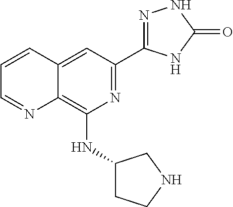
N1=C(C2=NNC(=O)N2)C=C2C(=C1NC1CCNC1)N=CC=C2
